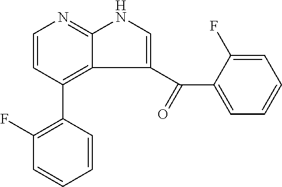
C1=CC(C2=C(F)C=CC=C2)=C2C(C(=O)C3=CC=CC=C3F)=CNC2=N1
